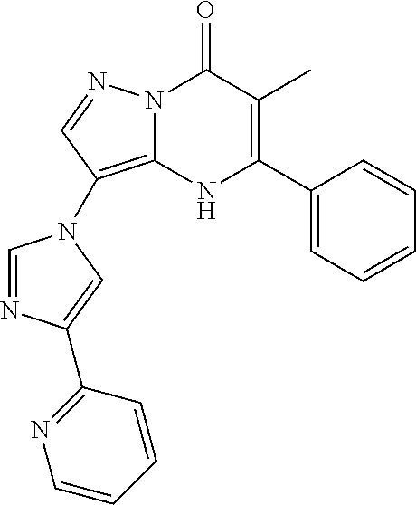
N12C(=C(N3C=NC(C4=NC=CC=C4)=C3)C=N1)NC(C1=CC=CC=C1)=C(C)C2=O
